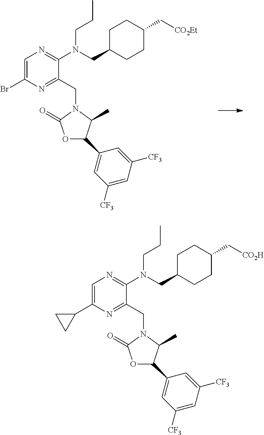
C1=C(Br)N=C(CN2C(=O)OC(C3=CC([CF3])=CC([CF3])=C3)C2C)C(N(CC2CCC(C[CO2Et])CC2)CCC)=N1.C1=C(C2CC2)N=C(CN2C(=O)OC(C3=CC([CF3])=CC([CF3])=C3)C2C)C(N(CC2CCC(C[CO2H])CC2)CCC)=N1
